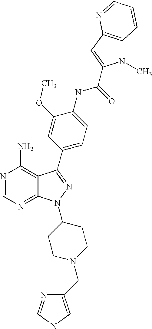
N1=CN=C2C(=C1N)C(C1=CC=C(NC(=O)C3=CC4=C(N3C)C=CC=N4)C(OC)=C1)=NN2C1CCN(CC2=CNC=N2)CC1
